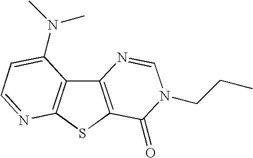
C12=C(SC3=C1C(N(C)C)=CC=N3)C(=O)N(CCC)C=N2
